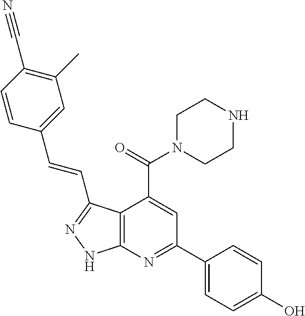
C1(C)=C(C#N)C=CC(C=CC2=NNC3=C2C(C(=O)N2CCNCC2)=CC(C2=CC=C(O)C=C2)=N3)=C1
